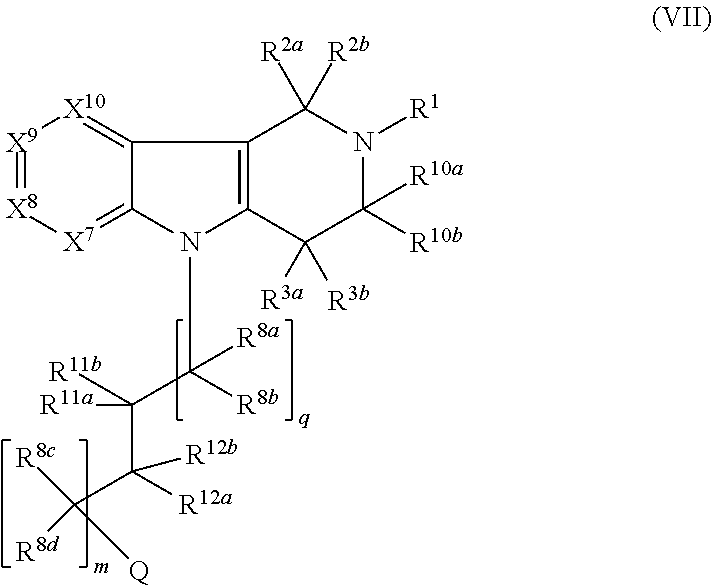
[X9]1=[X8][X7]=C2C(=[X10]1)C1=C(N2C([R8b])([R8a])C(C([R12a])(C([R8c])([R8d])[Q])[R12b])([R11b])[R11a])C([R3a])([R3b])C([R10b])([R10a])N([R1])C1([R2a])[R2b]
